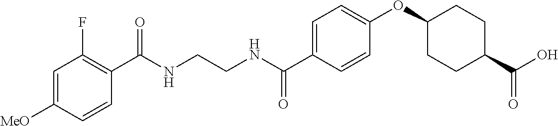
C1(C(NCCNC(C2=CC=C(OC3CCC(C(O)=O)CC3)C=C2)=O)=O)=C(F)C=C([MeO])C=C1
